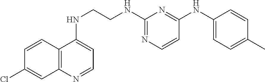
C1=CC2=C(C=C1Cl)N=CC=C2NCCNC1=NC=CC(NC2=CC=C(C)C=C2)=N1
